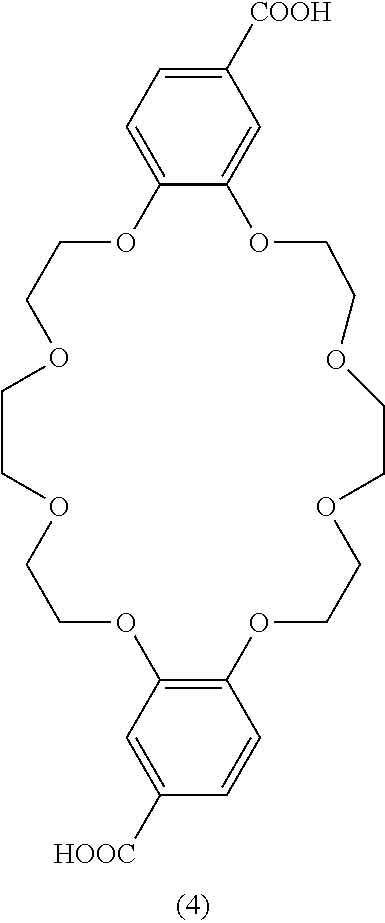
C12=CC=C([COOH])C=C1OCCOCCOCCOC1=C(OCCOCCOCCO2)C=C([HOOC])C=C1
